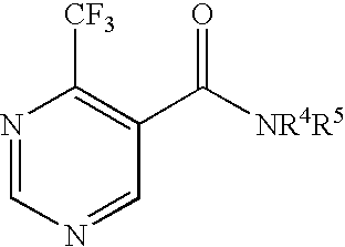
N1=CN=CC(C([NR4R5])=O)=C1[CF3]
